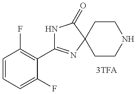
N1C(C2=C(F)C=CC=C2F)=NC2(C1=O)CCNCC2
